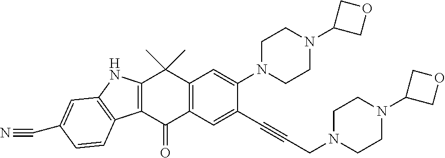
C12=C(C(=O)C3=C(C1(C)C)C=C(N1CCN(C4COC4)CC1)C(C#CCN1CCN(C4COC4)CC1)=C3)C1=C(N2)C=C(C#N)C=C1
